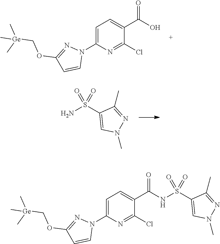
OC(C1=CC=C(N2N=C(OC[Ge](C)(C)C)C=C2)N=C1Cl)=O.NS(C1=CN(C)N=C1C)(=O)=O.C1(N2N=C(OC[Ge](C)(C)C)C=C2)=CC=C(C(=O)NS(C2=CN(C)N=C2C)(=O)=O)C(Cl)=N1
